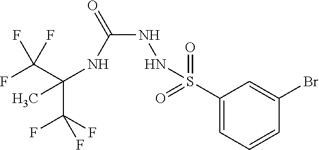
C(C(F)(F)F)(NC(NNS(C1=CC=CC(Br)=C1)(=O)=O)=O)(C)C(F)(F)F
